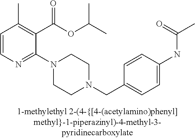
C1=CN=C(N2CCN(CC3=CC=C(NC(C)=O)C=C3)CC2)C(C(OC(C)C)=O)=C1C
